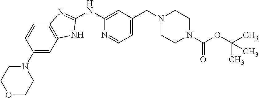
O1CCN(C2=CC3=C(C=C2)N=C(NC2=CC(CN4CCN(C(OC(C)(C)C)=O)CC4)=CC=N2)N3)CC1
